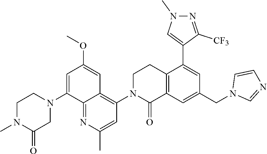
C12=C(C=C(CN3C=NC=C3)C=C1C1=CN(C)N=C1[CF3])C(=O)N(C1=C3C(=NC(C)=C1)C(N1CCN(C)C(=O)C1)=CC(OC)=C3)CC2
